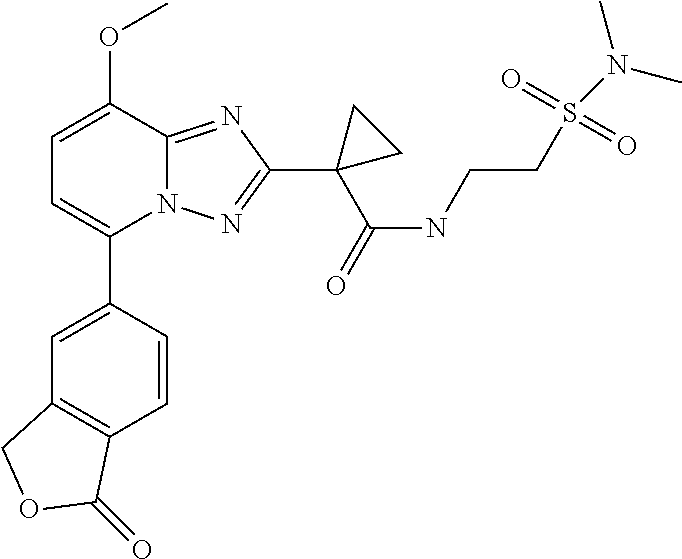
C1=C(OC)C2=NC(C3(C(=O)NCCS(N(C)C)(=O)=O)CC3)=NN2C(C2=CC3=C(C=C2)C(=O)OC3)=C1
